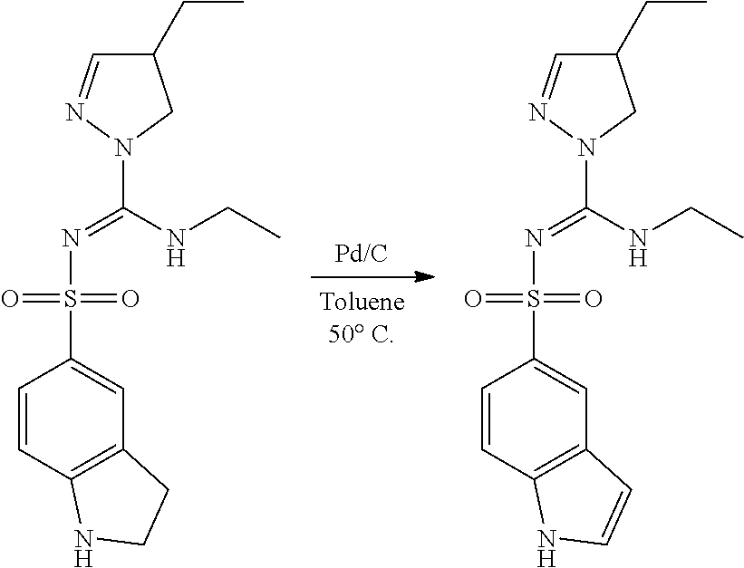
C1=CC2=C(C=C1S(N=C(NCC)N1CC(CC)C=N1)(=O)=O)CCN2.C1=CC2=C(C=C1S(N=C(NCC)N1CC(CC)C=N1)(=O)=O)C=CN2
